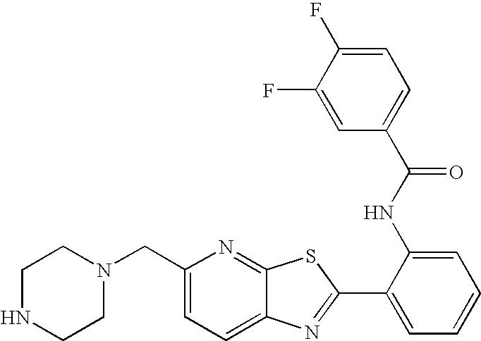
C12=CC=C(CN3CCNCC3)N=C1SC(C1=CC=CC=C1NC(=O)C1=CC=C(F)C(F)=C1)=N2
